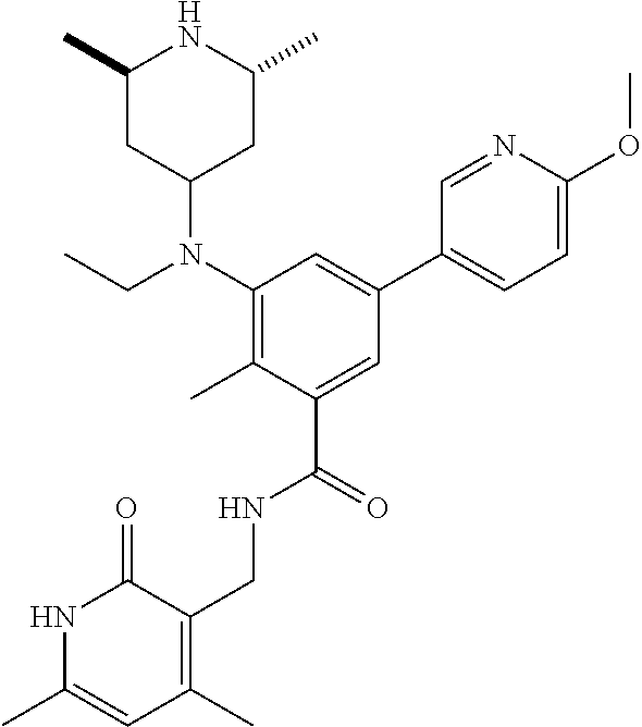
C1(N(CC)C2CC(C)NC(C)C2)=C(C)C(C(=O)NCC2=C(C)C=C(C)NC2=O)=CC(C2=CC=C(OC)N=C2)=C1
